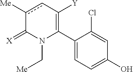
C1(C2=C([Y])cc([Me])C(=[X])N2C[Me])=CC=C(O)C=C1Cl
